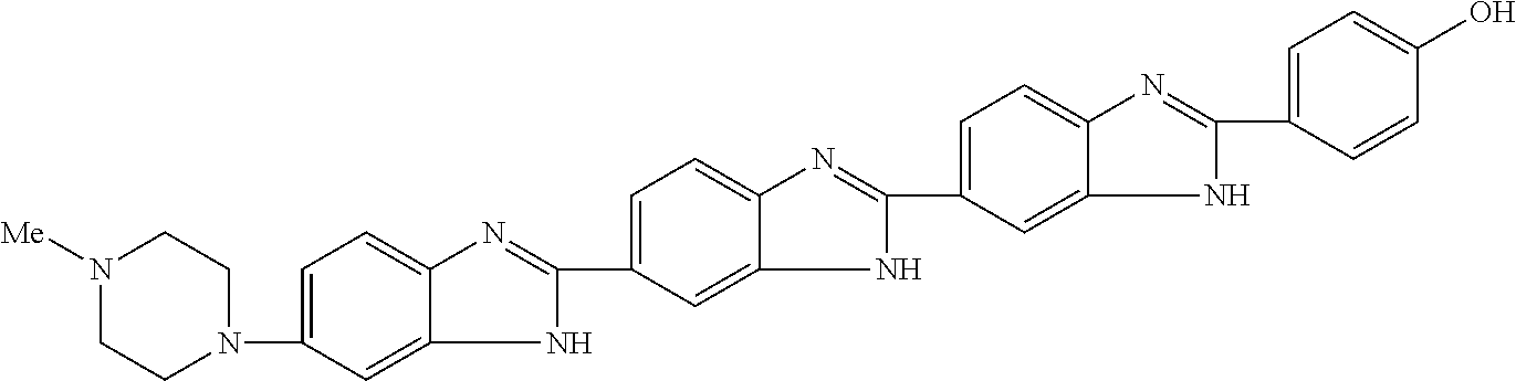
C1=C(C2=NC3=CC=C(N4CCN([Me])CC4)C=C3N2)C=C2C(=C1)N=C(C1=CC=C3C(=C1)NC(C1=CC=C(O)C=C1)=N3)N2
